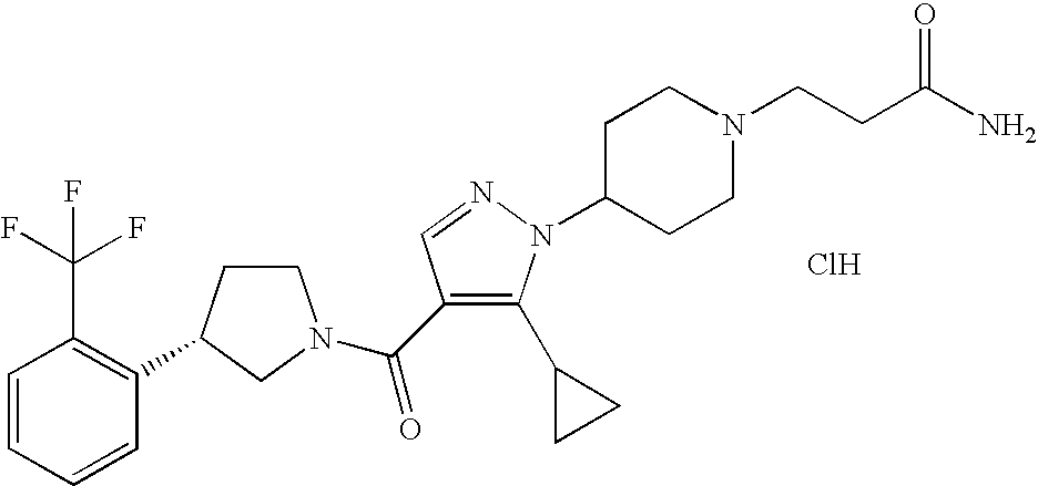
C1=CC=CC(C2CCN(C(=O)C3=C(C4CC4)N(C4CCN(CCC(N)=O)CC4)N=C3)C2)=C1C(F)(F)F.Cl
